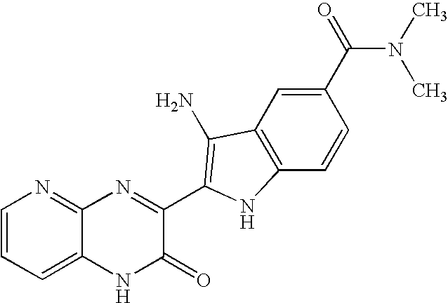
C1=C2C(=NC=C1)N=C(C1=C(N)C3=C(C=CC(C(=O)N(C)C)=C3)N1)C(=O)N2
